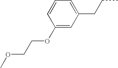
C1(OCCOC)=CC(CCC)=CC=C1
